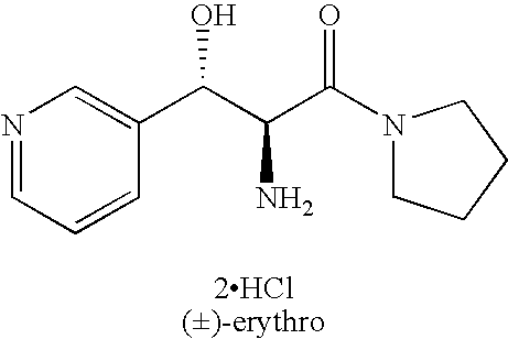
N1=CC=CC(C(C(C(N2CCCC2)=O)N)O)=C1.[2HCl()-erythro]
